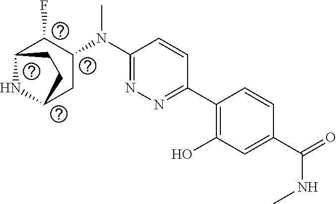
N1=C(N(C)C2CC3NC(C2F)CC3)C=CC(C2=C(O)C=C(C(=O)NC)C=C2)=N1
